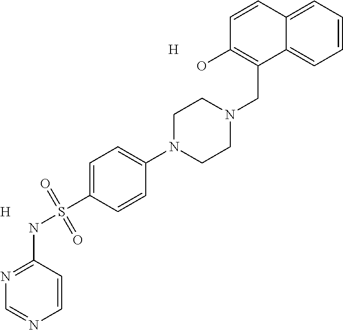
C1=CC=C2C(=C1)C(CN1CCN(C3=CC=C(S(NC4=NC=NC=C4)(=O)=O)C=C3)CC1)=C(O)C=C2.[H].[H]
